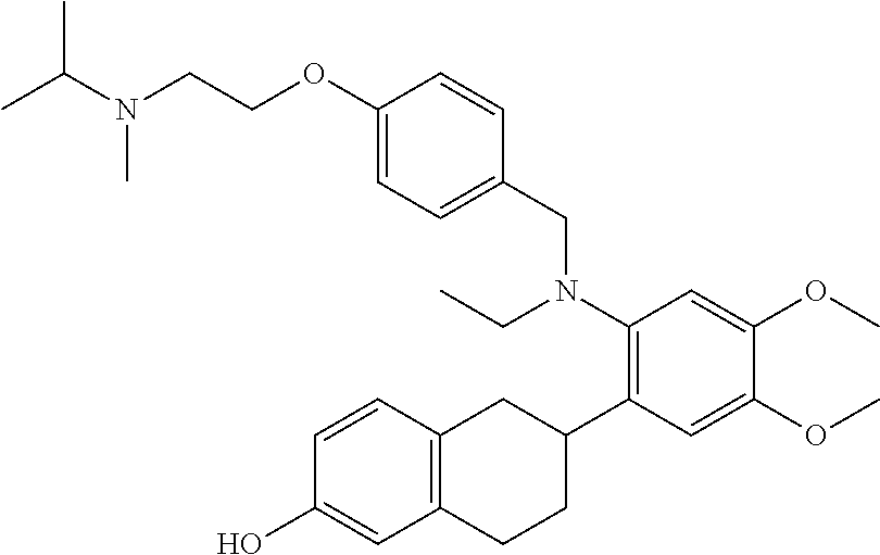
C1(OCCN(C(C)C)C)=CC=C(CN(C2=C(C3CC4=C(CC3)C=C(O)C=C4)C=C(OC)C(OC)=C2)CC)C=C1
